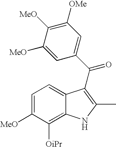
C1=C([MeO])C([OiPr])=C2C(=C1)C(C(C1=CC([OMe])=C([MeO])C([MeO])=C1)=O)=C(C)N2
